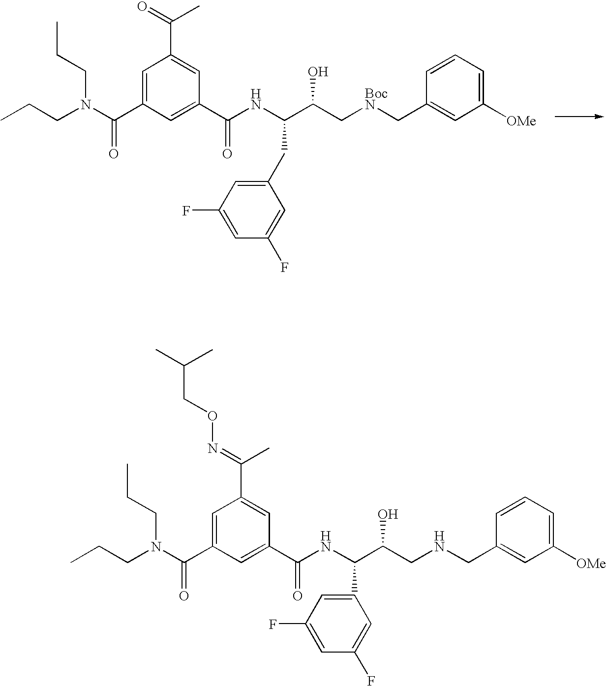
CCCN(C(C1=CC(C(=O)C)=CC(C(NC(C(C[BocN]CC2=CC([OMe])=CC=C2)O)CC2=CC(F)=CC(F)=C2)=O)=C1)=O)CCC.CCCN(C(C1=CC(C(=NOCC(C)C)C)=CC(C(NC(C(CNCC2=CC([OMe])=CC=C2)O)C2=CC(F)=CC(F)=C2)=O)=C1)=O)CCC
